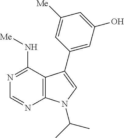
N1=C(N[Me])C2=C(N=C1)N(C(C)C)C=C2C1=CC(O)=CC([Me])=C1
